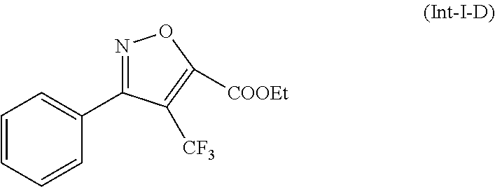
N1=C(C2=CC=CC=C2)C([CF3])=C([COOEt])O1
